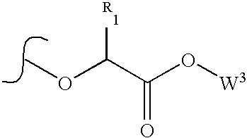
O(C)C(C(O[W3])=O)[R1]
